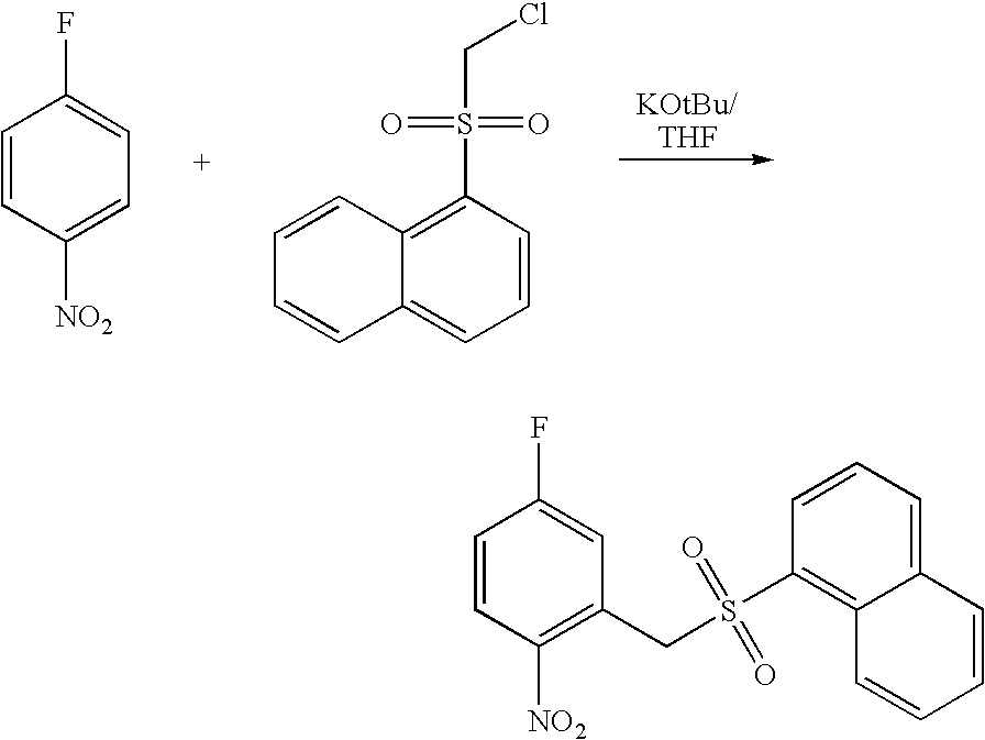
C1=CC([NO2])=CC=C1F.C1(S(CCl)(=O)=O)=C2C(=CC=C1)C=CC=C2.C1=CC([NO2])=C(CS(C2=C3C(=CC=C2)C=CC=C3)(=O)=O)C=C1F
